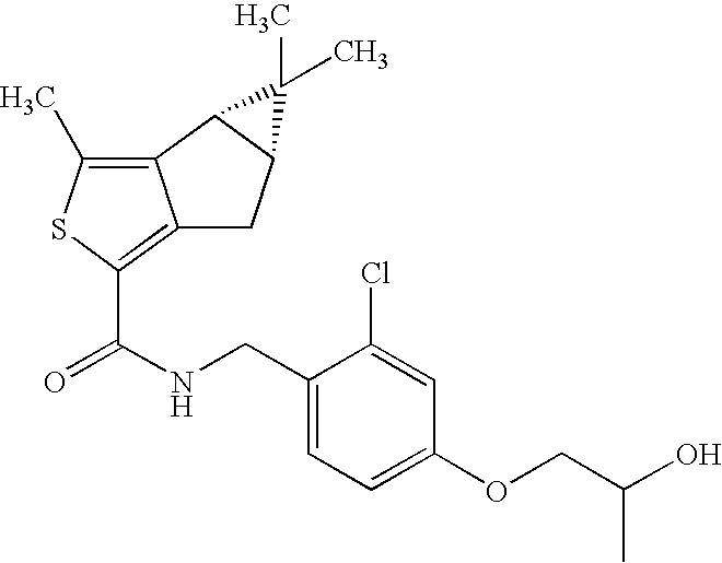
C12=C(C)SC(C(NCC3=CC=C(OCC(O)C)C=C3Cl)=O)=C1CC1C2C1(C)C
